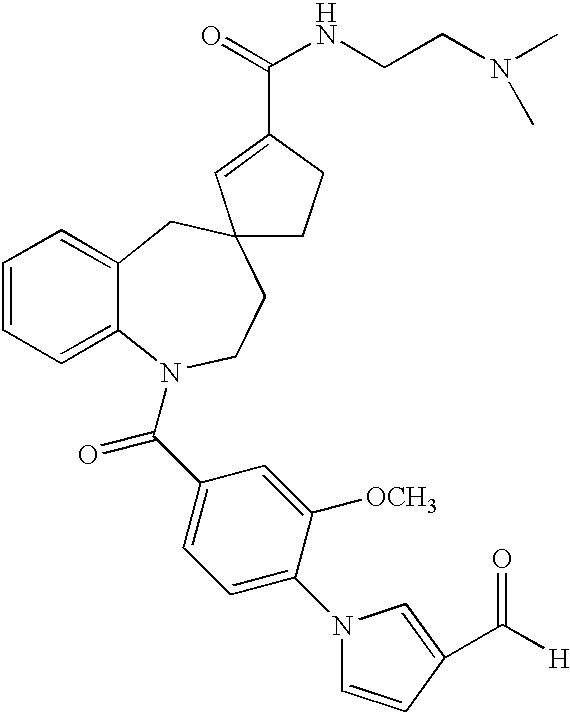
C1=CC=C2C(=C1)CC1(CCN2C(C2=CC=C(N3C=CC(C([H])=O)=C3)C([OCH3])=C2)=O)CCC(C(=O)NCCN(C)C)=C1
